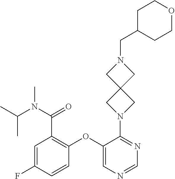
C1(OC2=C(C(N(C(C)C)C)=O)C=C(F)C=C2)=CN=CN=C1N1CC2(C1)CN(CC1CCOCC1)C2
